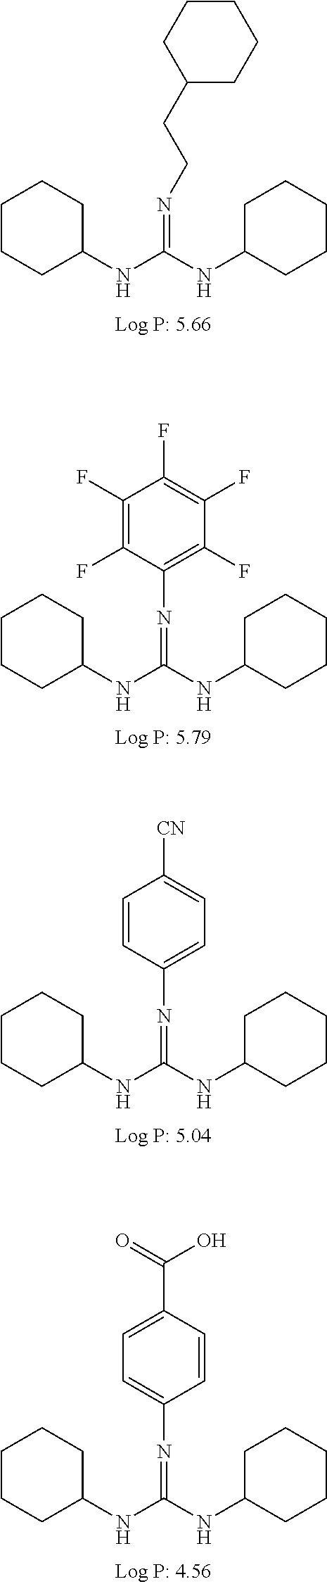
C1(NC(NC2CCCCC2)=NCCC2CCCCC2)CCCCC1.C1(NC(NC2CCCCC2)=NC2=C(F)C(F)=C(F)C(F)=C2F)CCCCC1.C1(NC(NC2CCCCC2)=NC2=CC=C([CN])C=C2)CCCCC1.C1(NC(NC2CCCCC2)=NC2=CC=C(C(O)=O)C=C2)CCCCC1
